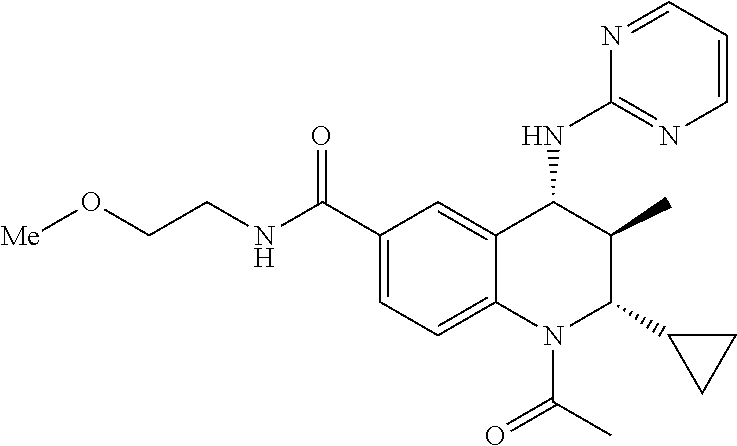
N1=CC=CN=C1NC1C(C)C(C2CC2)N(C(=O)C)C2=CC=C(C(NCCO[Me])=O)C=C12
